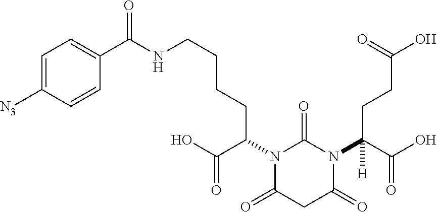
C1=C([N3])C=CC(C(NCCCCC(C(O)=O)N2C(=O)CC(=O)N(C(C(O)=O)(CCC(O)=O)[H])C2=O)=O)=C1
